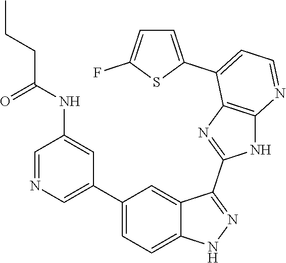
C1=NC=C(C2=CC=C3C(=C2)C(C2=NC4=C(N2)N=CC=C4C2=CC=C(F)S2)=NN3)C=C1NC(CCC)=O
